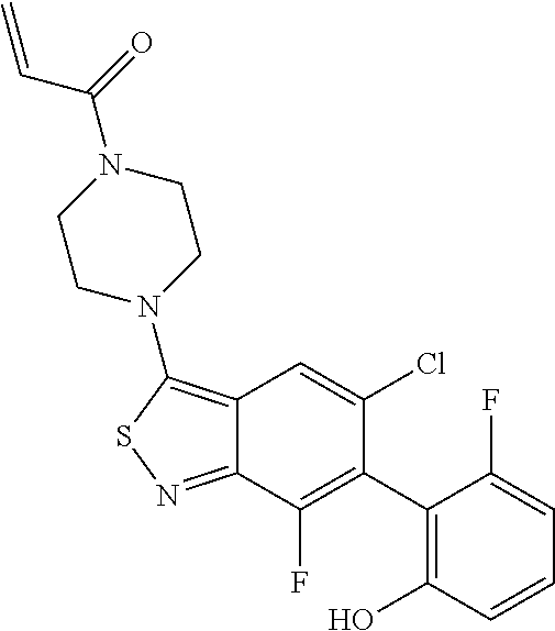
C1(C2=C(F)C3=NSC(N4CCN(C(=O)C=C)CC4)=C3C=C2Cl)=C(O)C=CC=C1F
